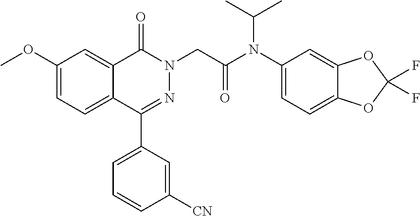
C1(C2=CC=CC([CN])=C2)=NN(CC(N(C2=CC=C3C(=C2)OC(F)(F)O3)C(C)C)=O)C(=O)C2=CC(OC)=CC=C12
